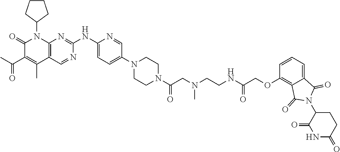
C1(=O)C(C(C)=O)=C(C)C2=C(N1C1CCCC1)N=C(NC1=CC=C(N3CCN(C(CN(CCNC(COC4=C5C(=CC=C4)C(=O)N(C4C(=O)NC(=O)CC4)C5=O)=O)C)=O)CC3)C=N1)N=C2
